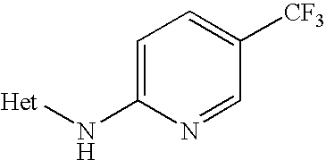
C1=C(N[Het])N=CC([CF3])=C1
